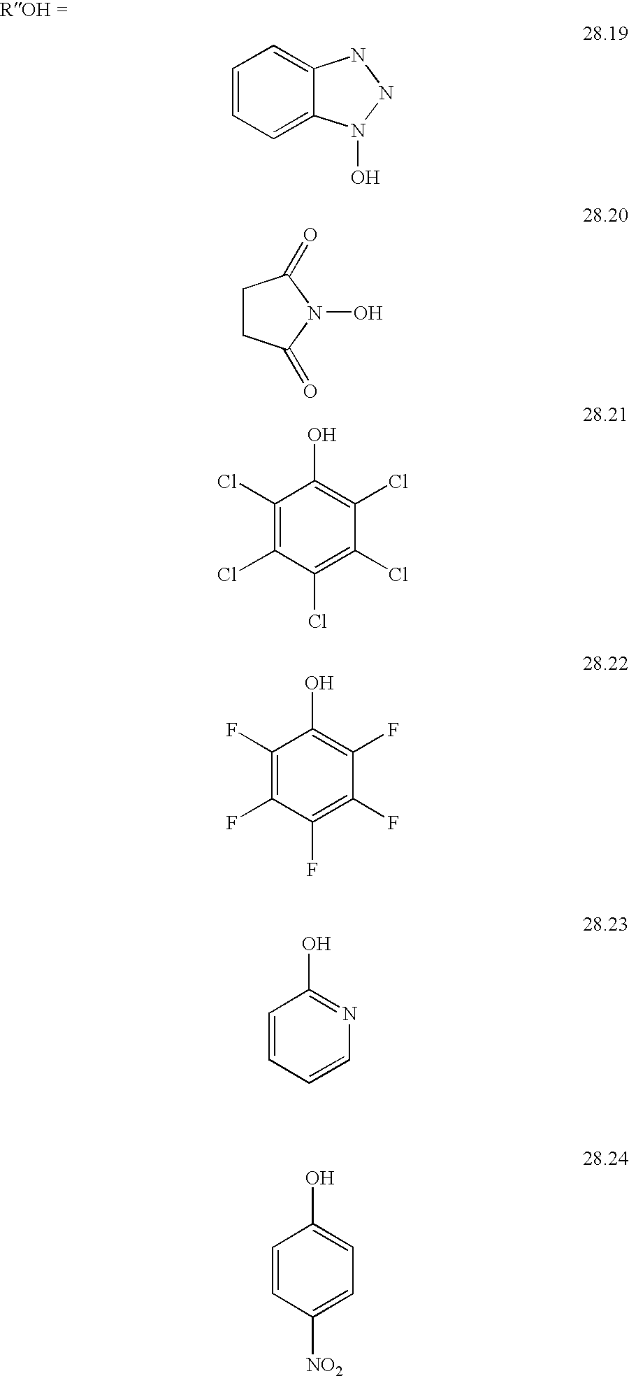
C1=CC=C2C(=C1)NNN2O.C1CC(=O)N(O)C1=O.C1(Cl)=C(Cl)C(Cl)=C(Cl)C(Cl)=C1O.C1(F)=C(F)C(F)=C(F)C(F)=C1O.C1=CC=CN=C1O.C1=CC([NO2])=CC=C1O
